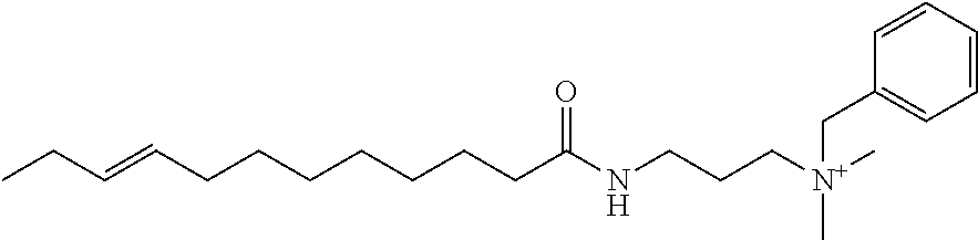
CCC=CCCCCCCCC(NCCC[N+](C)(C)CC1=CC=CC=C1)=O
